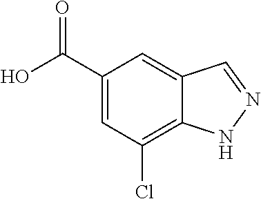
C1(Cl)=C2C(=CC(C(O)=O)=C1)C=NN2
